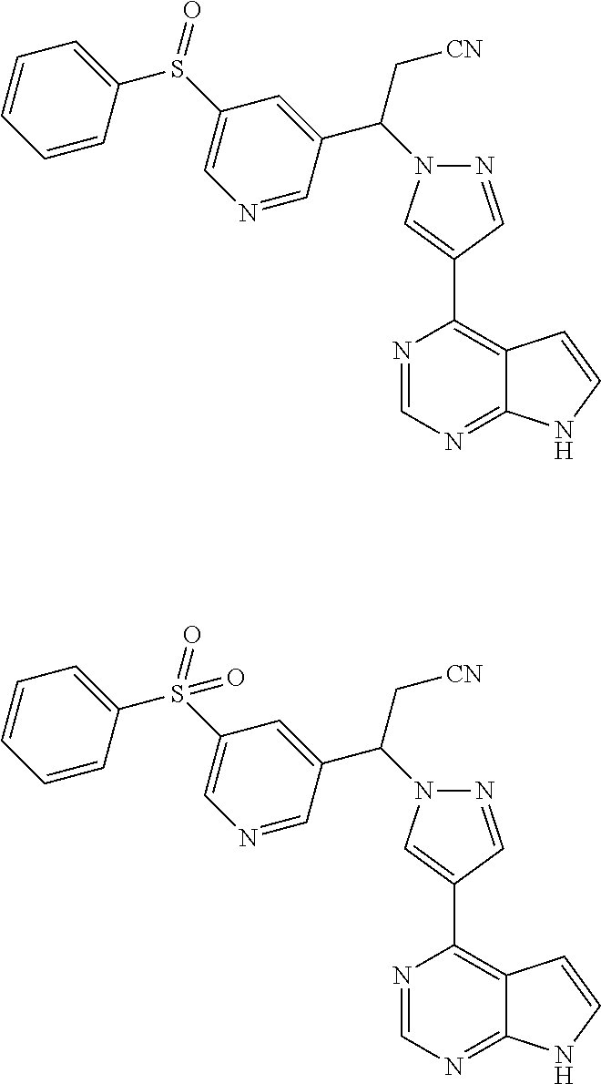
N1=CN=C2C(=C1C1=CN(C(C3=CC(S(C4=CC=CC=C4)=O)=CN=C3)C[CN])N=C1)C=CN2.N1=CN=C2C(=C1C1=CN(C(C3=CC(S(C4=CC=CC=C4)(=O)=O)=CN=C3)C[CN])N=C1)C=CN2
